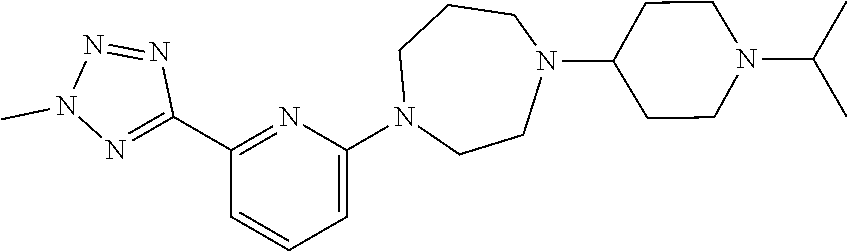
C1(C2=NN(C)N=N2)=NC(N2CCN(C3CCN(C(C)C)CC3)CCC2)=CC=C1
